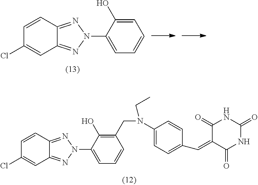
C1=CC(Cl)=CC2=NN(C3=CC=CC=C3O)N=C12.C1=CC(Cl)=CC2=NN(C3=CC=CC(CN(C4=CC=C(C=C5C(=O)NC(=O)NC5=O)C=C4)CC)=C3O)N=C12
